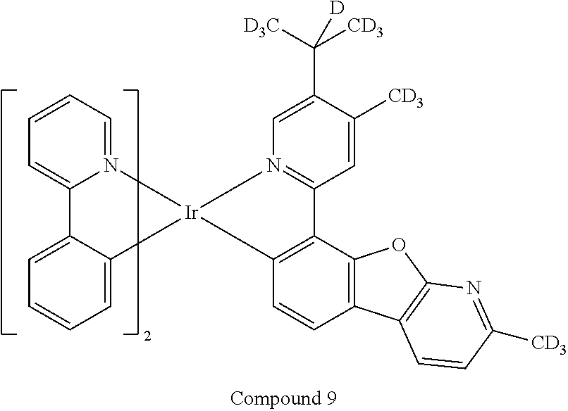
C1=CC=N2C(=C1)C1=CC=CC=C1[Ir]21N2=C(C=C([CD3])C(C([CD3])([D3C])[D])=C2)C2=C1C=CC1=C2OC2=C1C=CC([CD3])=N2
